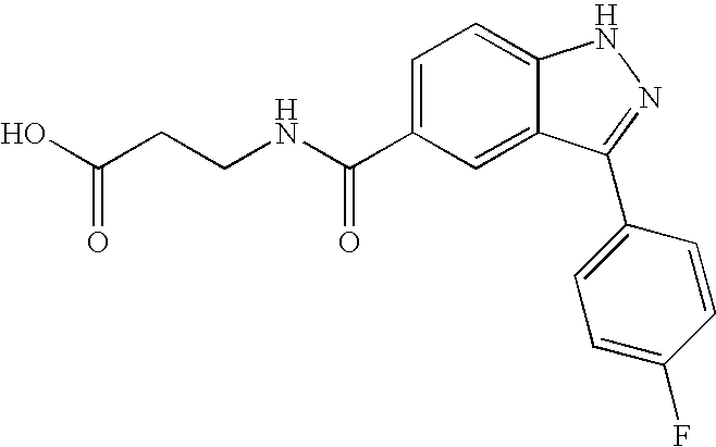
C(NC(C1=CC=C2C(=C1)C(C1=CC=C(F)C=C1)=NN2)=O)CC(O)=O
